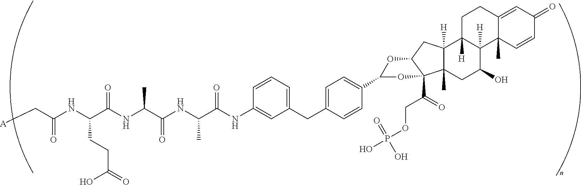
C(C(NC(C(NC(C(NC1=CC(CC2=CC=C(C3OC4C(C(COP(O)(O)=O)=O)(C5(C)C([H])(C4)C4([H])C([H])(C(O)C5)C5(C)C(=CC(=O)C=C5)CC4)O3)C=C2)=CC=C1)=O)C)=O)C)=O)(NC(C[A])=O)CCC(=O)O
